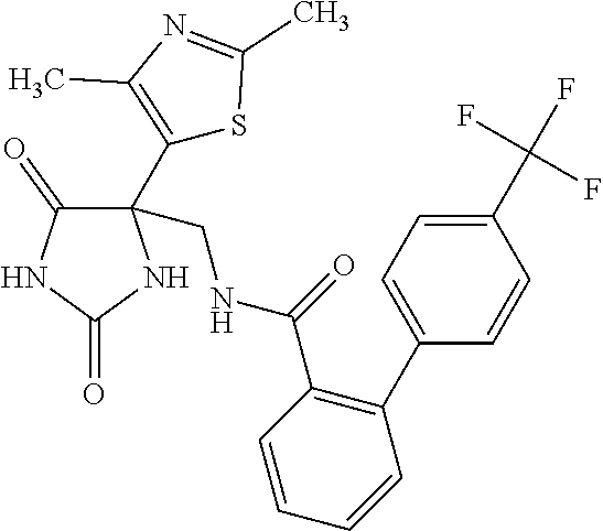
C1(C(F)(F)F)=CC=C(C2=C(C(NCC3(C4=C(C)N=C(C)S4)C(=O)NC(=O)N3)=O)C=CC=C2)C=C1
